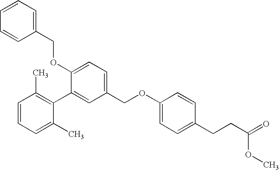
O(C1=CC=C(COC2=CC=C(CCC(=O)OC)C=C2)C=C1C1=C(C)C=CC=C1C)CC1=CC=CC=C1
